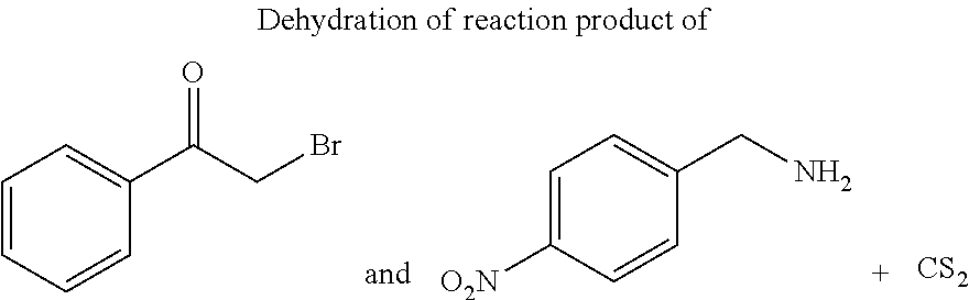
C1=C([O2N])C=CC(CN)=C1.C1=CC=CC(C(CBr)=O)=C1.[CS2]
